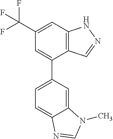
C12=C(C=C(C(F)(F)F)C=C1C1=CC=C3C(=C1)N(C)C=N3)NN=C2
